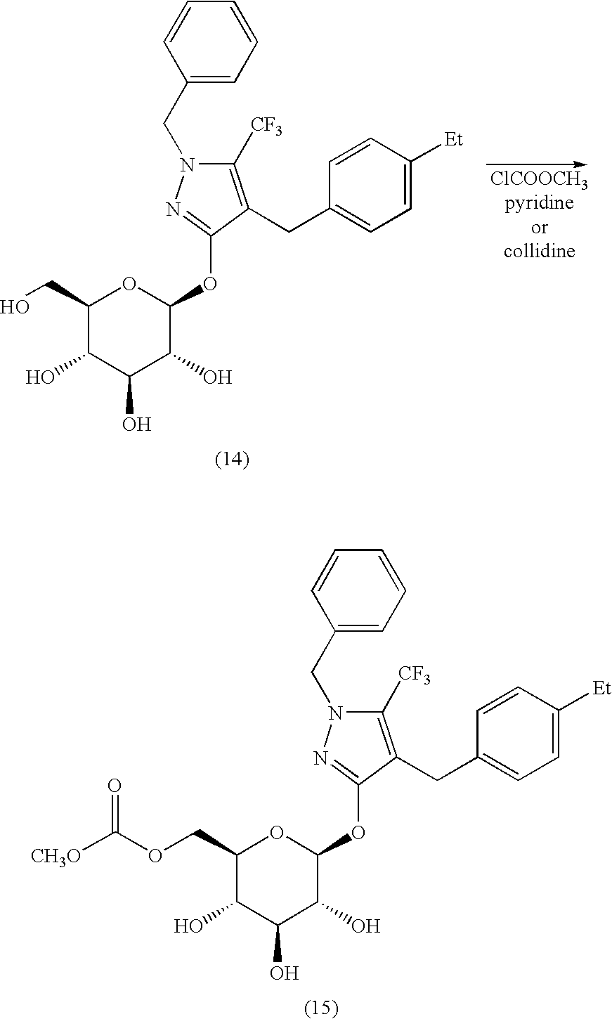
C1(CO)C(O)C(O)C(O)C(OC2=NN(CC3=CC=CC=C3)C([CF3])=C2CC2=CC=C([Et])C=C2)O1.[ClCOOCH3pyridine or collidine].C1(COC([CH3O])=O)C(O)C(O)C(O)C(OC2=NN(CC3=CC=CC=C3)C([CF3])=C2CC2=CC=C([Et])C=C2)O1
